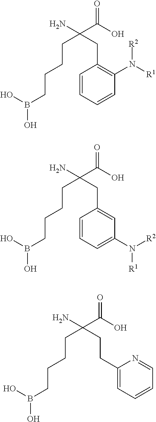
C(C(O)=O)(N)(CC1=C(N([R1])[R2])C=CC=C1)CCCCB(O)O.C(C(O)=O)(N)(CC1=CC(N([R2])[R1])=CC=C1)CCCCB(O)O.C(C(O)=O)(N)(CCC1=CC=CC=N1)CCCCB(O)O
